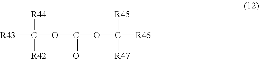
[R43]C(OC(OC([R46])([R45])[R47])=O)([R44])[R42]
